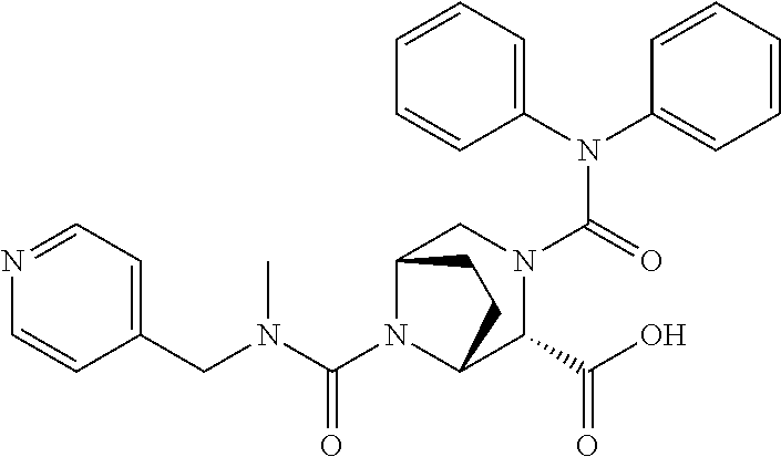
C1(N(C2=CC=CC=C2)C(=O)N2CC3N(C(N(CC4=CC=NC=C4)C)=O)C(C2C(O)=O)CC3)=CC=CC=C1
